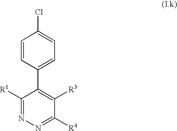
C1=CC(C2=C([R3])C([R4])=NN=C2[R1])=CC=C1Cl
